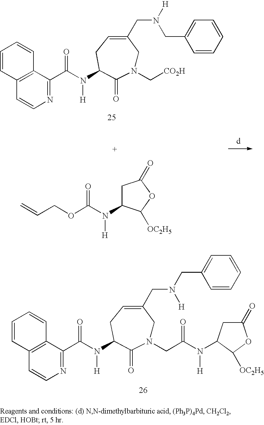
C1=CC2=C(C=C1)C=CN=C2C(N(C1CC=C(CN(CC2=CC=CC=C2)[H])CN(C[CO2H])C1=O)[H])=O.C=CCOC(N([H])C1CC(=O)OC1[OC2H5])=O.C1=CC2=C(C=C1)C=CN=C2C(N(C1CC=C(CN([H])CC2=CC=CC=C2)CN(CC(N([H])C2CC(=O)OC2[OC2H5])=O)C1=O)[H])=O
